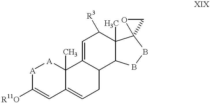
[A]1C([R11O])=CC2=CCC3C(=CC([R3])C4(C)C3BBC43CO3)C2(C)[A]1
